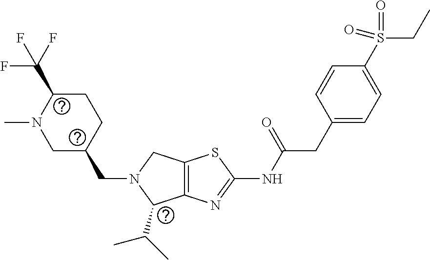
C1C(CN2C(C(C)C)C3=C(C2)SC(NC(CC2=CC=C(S(CC)(=O)=O)C=C2)=O)=N3)CCC(C(F)(F)F)N1C
